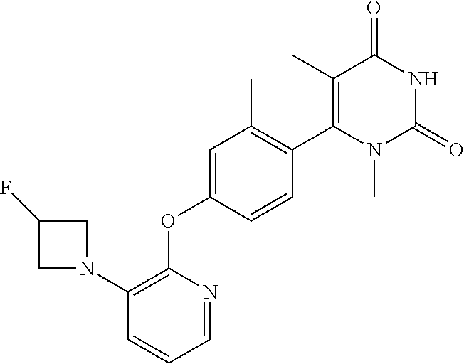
C1(N2CC(F)C2)=C(OC2=CC(C)=C(C3=C(C)C(=O)NC(=O)N3C)C=C2)N=CC=C1
